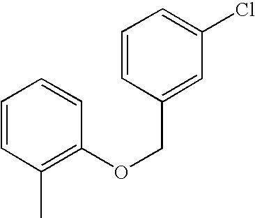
C1=CC(C)=C(OCC2=CC(Cl)=CC=C2)C=C1
